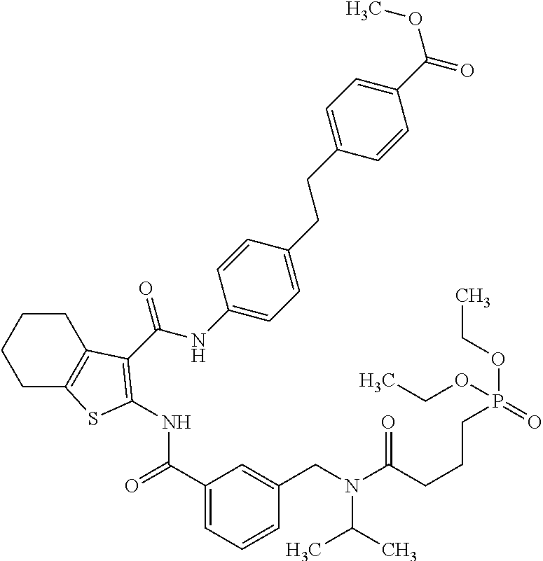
C1C2=C(CCC1)C(C(NC1=CC=C(CCC3=CC=C(C(=O)OC)C=C3)C=C1)=O)=C(NC(=O)C1=CC=CC(CN(C(CCCP(OCC)(=O)OCC)=O)C(C)C)=C1)S2
